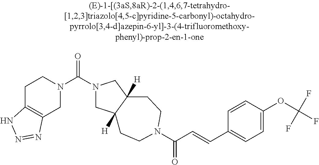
C1C2=C(CN(C(N3CC4([H])C([H])(C3)CCN(C(C=CC3=CC=C(OC(F)(F)F)C=C3)=O)CC4)=O)C1)N=NN2
